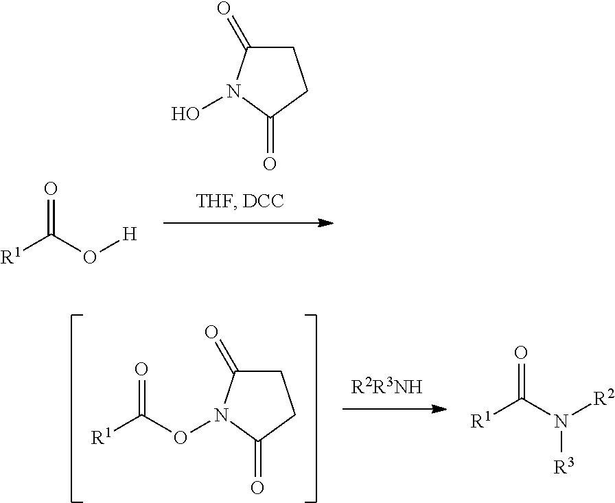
C1C(=O)N(O)C(=O)C1.[R1]C(O[H])=O.C1C(=O)N(OC([R1])=O)C(=O)C1.[R1]C(N([R2])[R3])=O
